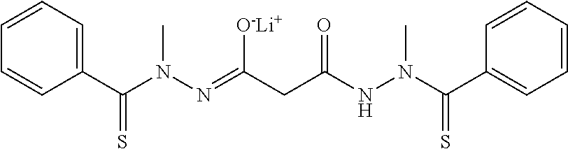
C1=CC=C(C(N(N=C(CC(NN(C(C2=CC=CC=C2)=S)C)=O)[O-Li+])C)=S)C=C1
